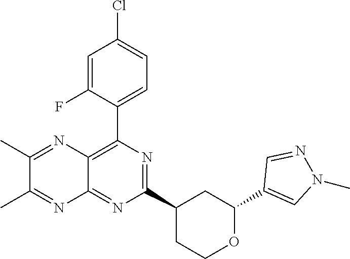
C1(C2=CN(C)N=C2)OCCC(C2=NC(C3=CC=C(Cl)C=C3F)=C3C(=N2)N=C(C)C(C)=N3)C1
